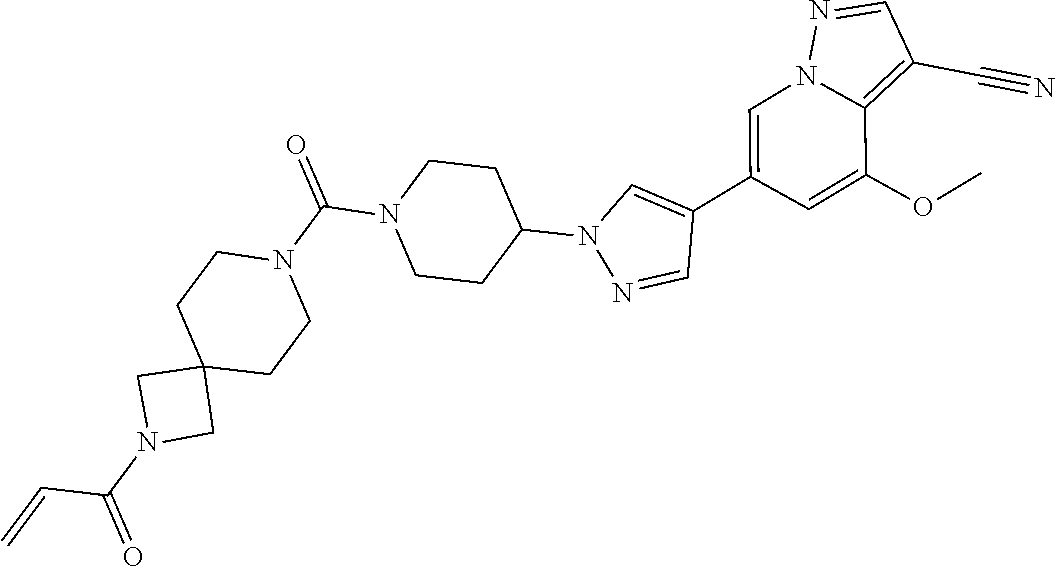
C1=C(C2=CN(C3CCN(C(N4CCC5(CC4)CN(C(=O)C=C)C5)=O)CC3)N=C2)C=C(OC)C2=C(C#N)C=NN12
